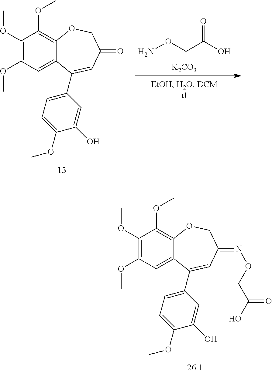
[K2CO3].NOCC(O)=O.C1(OC)=C(OC)C=C2C(=C1OC)OCC(=O)C=C2C1=CC=C(OC)C(O)=C1.C1(OC)=C(OC)C=C2C(=C1OC)OCC(=NOCC(O)=O)C=C2C1=CC=C(OC)C(O)=C1
